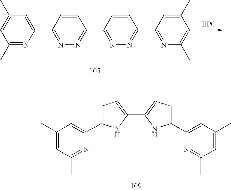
C1(C2=CC=C(C3=CC(C)=CC(C)=N3)N2)=CC=C(C2=CC(C)=CC(C)=N2)N1.CC1=NC(C2=NN=C(C3=NN=C(C4=NC(C)=CC(C)=C4)C=C3)C=C2)=CC(C)=C1
